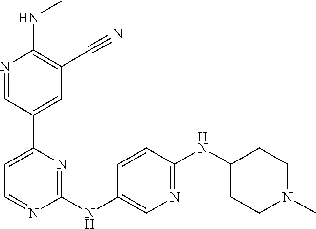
N(C1=C(C#N)C=C(C2=CC=NC(NC3=CN=C(NC4CCN(C)CC4)C=C3)=N2)C=N1)C
